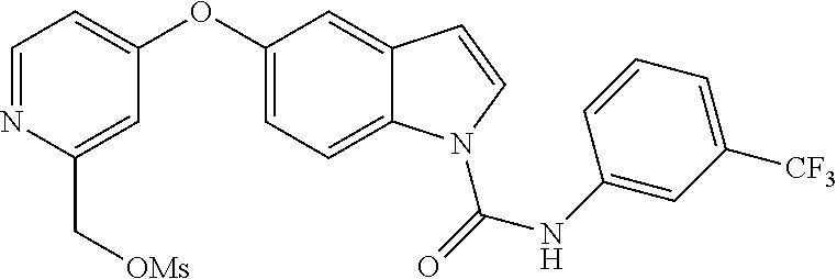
O(C1=CC=C2C(=C1)C=CN2C(=O)NC1=CC([CF3])=CC=C1)C1=CC=NC(C[OMs])=C1
